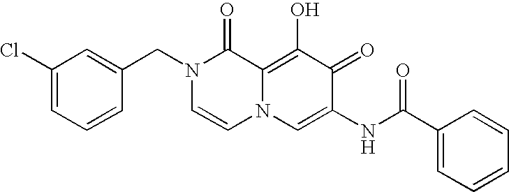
C1(Cl)=CC=CC(CN2C=CN3C(=C(O)C(=O)C(NC(C4=CC=CC=C4)=O)=C3)C2=O)=C1
